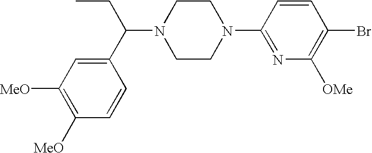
N1(C(C2=CC([MeO])=C([MeO])C=C2)CC)CCN(C2=NC([OMe])=C(Br)C=C2)CC1
